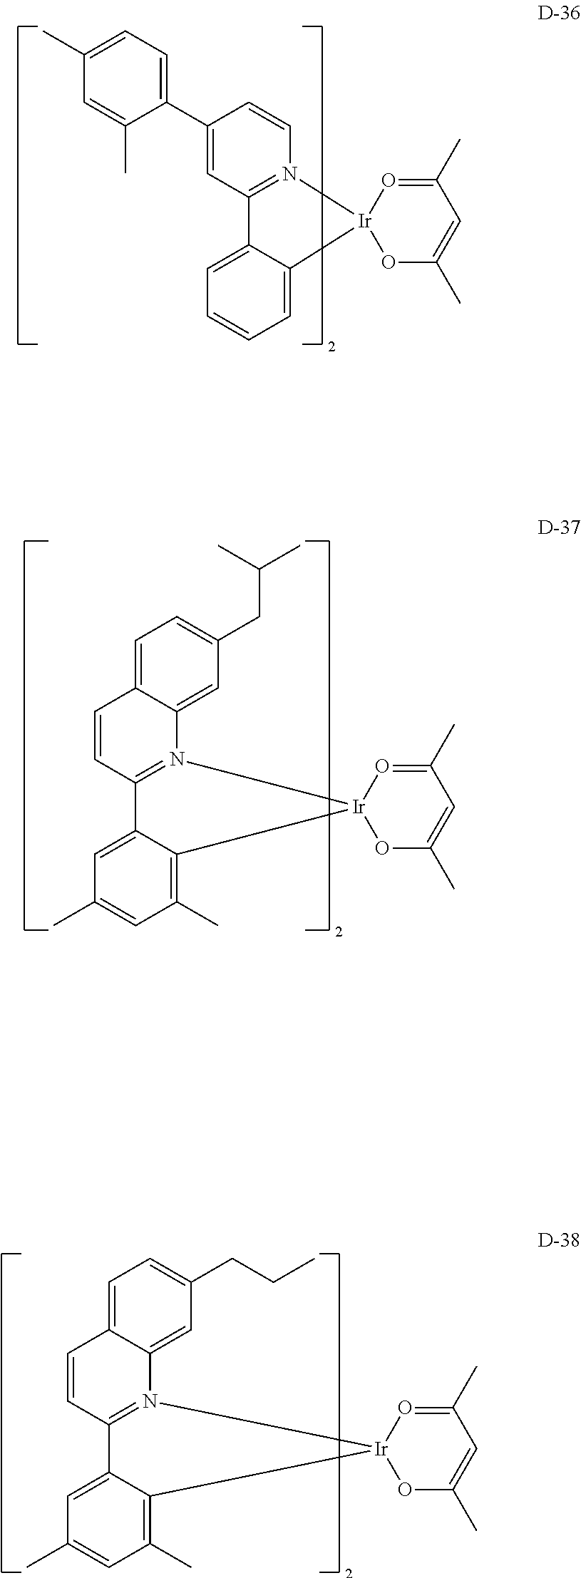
C1=C2C(=CC=C1)[Ir]1(N3=C2C=C(C2=CC=C(C)C=C2C)C=C3)OC(C)=CC(C)=O1.C1=C2C(=C(C)C=C1C)[Ir]1(N3=C2C=CC2=CC=C(CCC)C=C32)OC(C)=CC(C)=O1.C1=C2C(=C(C)C=C1C)[Ir]1(N3=C2C=CC2=CC=C(CC(C)C)C=C32)OC(C)=CC(C)=O1
